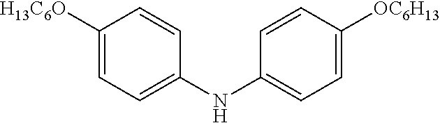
C1([H13C6O])=CC=C(NC2=CC=C([OC6H13])C=C2)C=C1
